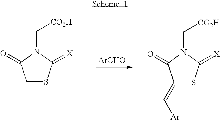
C1SC(=[X])N(C[CO2H])C1=O.[ArCHO].C1(=C[Ar])SC(=[X])N(C[CO2H])C1=O
